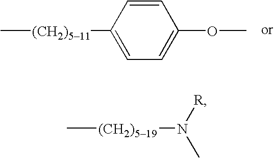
C[(CH2)511]C1=CC=C(OC)C=C1.C[(CH2)519]N([R])C
